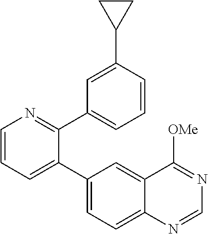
C1=CN=C(C2=CC=CC(C3CC3)=C2)C(C2=CC=C3C(=C2)C([OMe])=NC=N3)=C1
